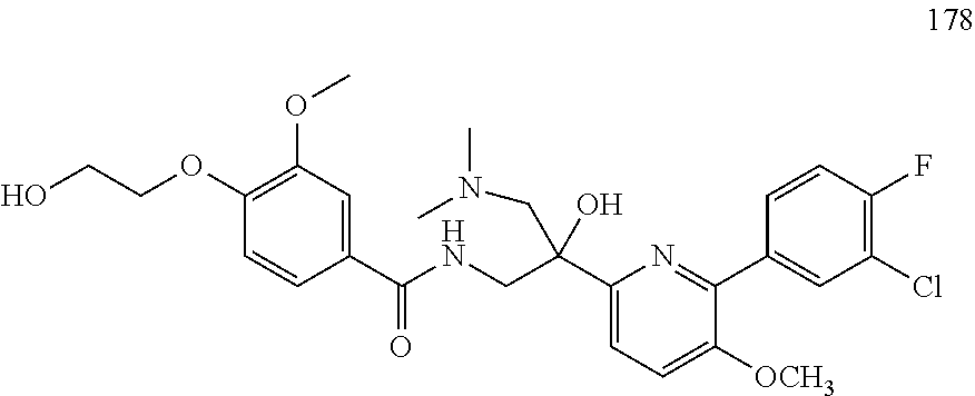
C1(OCCO)=C(OC)C=C(C(NCC(C2=CC=C([OCH3])C(C3=CC(Cl)=C(F)C=C3)=N2)(O)CN(C)C)=O)C=C1
